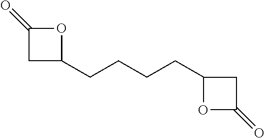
C(CCCC1CC(=O)O1)C1CC(=O)O1
